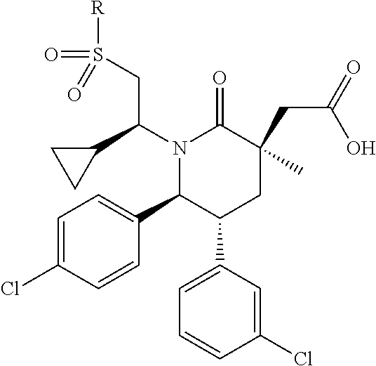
N1(C(C2CC2)CS(=O)(=O)[R])C(C2=CC=C(Cl)C=C2)C(C2=CC=CC(Cl)=C2)CC(CC(=O)O)(C)C1=O
